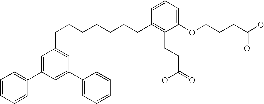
C1=C(C2=CC=CC=C2)C=C(C2=CC=CC=C2)C=C1CCCCCCCC1=C(CCC(=O)O)C(OCCCC(O)=O)=CC=C1
